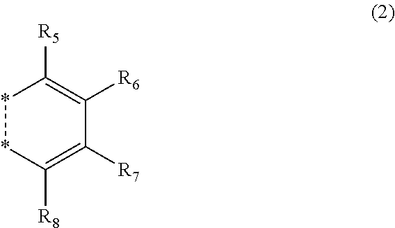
*1*C([R8])=C([R7])C([R6])=C1[R5]
